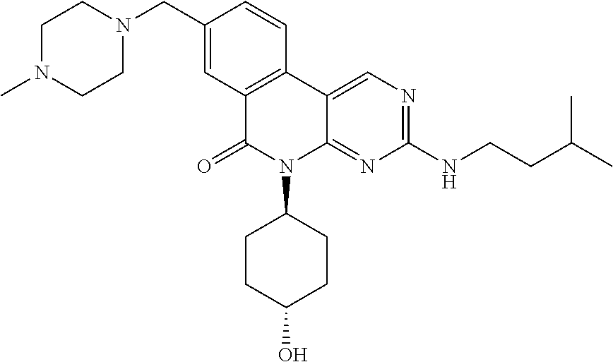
C12=C(C3=CN=C(NCCC(C)C)N=C3N(C3CCC(O)CC3)C1=O)C=CC(CN1CCN(C)CC1)=C2
